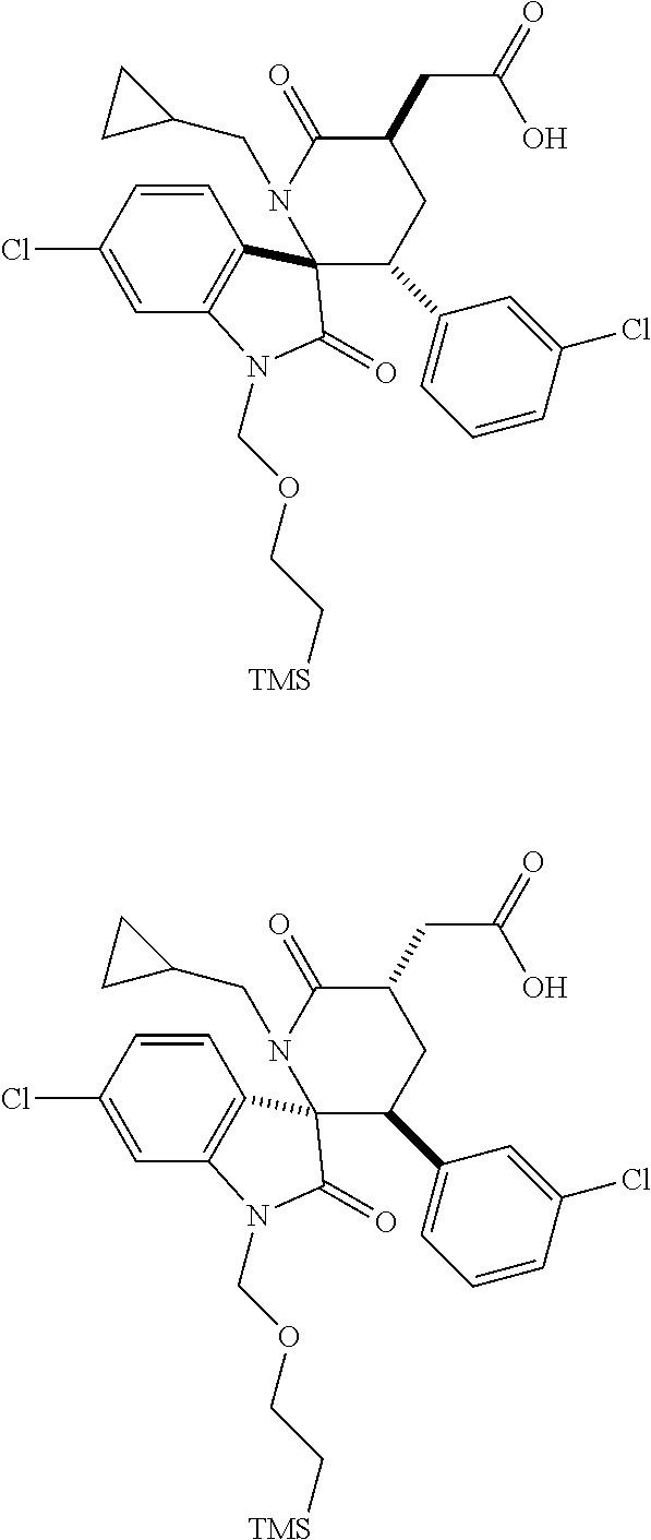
C1(C2=CC=CC(Cl)=C2)CC(CC(=O)O)C(=O)N(CC2CC2)C12C1=C(C=C(Cl)C=C1)N(COCC[TMS])C2=O.C1(C2=CC=CC(Cl)=C2)CC(CC(=O)O)C(=O)N(CC2CC2)C12C1=C(C=C(Cl)C=C1)N(COCC[TMS])C2=O
